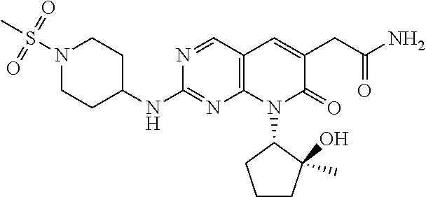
N1(S(C)(=O)=O)CCC(NC2=NC3=C(C=N2)C=C(CC(N)=O)C(=O)N3C2CCCC2(C)O)CC1
